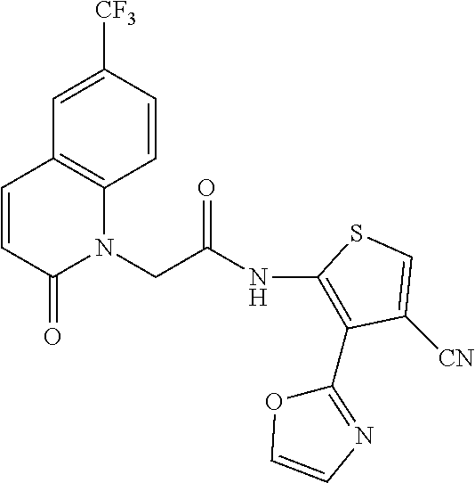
C1=C([CF3])C=CC2=C1C=CC(=O)N2CC(NC1=C(C2=NC=CO2)C([CN])=CS1)=O
